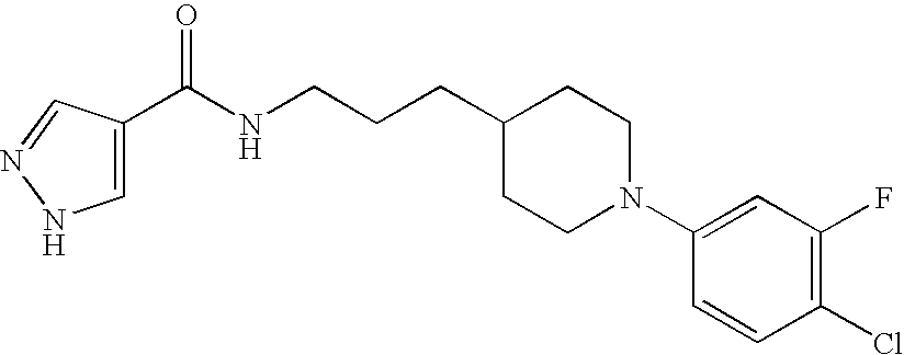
C(NCCCC1CCN(C2=CC(F)=C(Cl)C=C2)CC1)(C1=CNN=C1)=O
